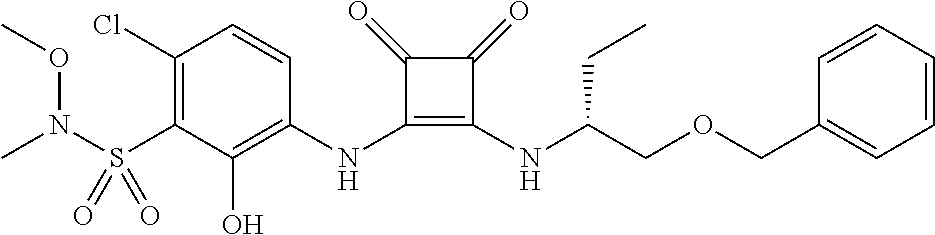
C1(Cl)=C(S(N(C)OC)(=O)=O)C(O)=C(NC2=C(NC(COCC3=CC=CC=C3)CC)C(=O)C2=O)C=C1
